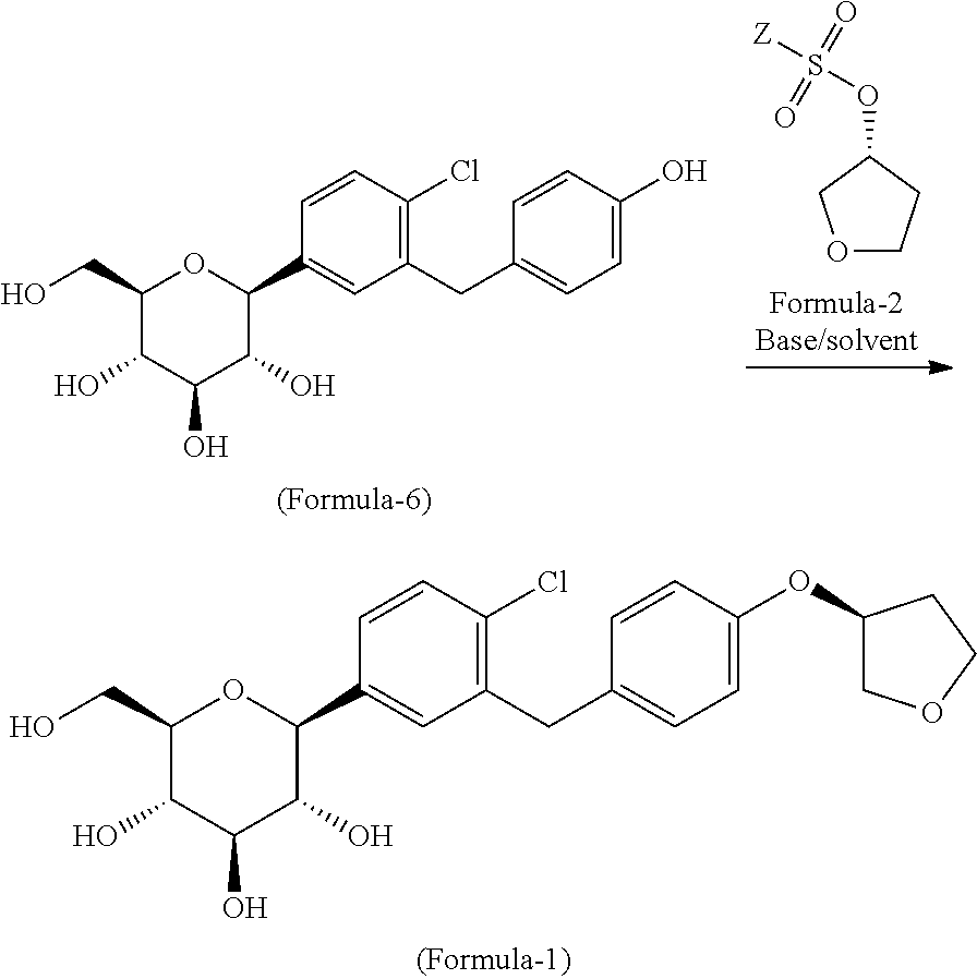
C1(CO)C(O)C(O)C(O)C(C2=CC(CC3=CC=C(OC4COCC4)C=C3)=C(Cl)C=C2)O1.C1(CO)C(O)C(O)C(O)C(C2=CC(CC3=CC=C(O)C=C3)=C(Cl)C=C2)O1.O1CCC(OS([Z])(=O)=O)C1
